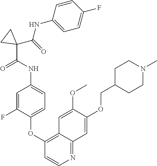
C1(C(NC2=CC=C(OC3=C4C(=NC=C3)C=C(OCC3CCN(C)CC3)C(OC)=C4)C(F)=C2)=O)(C(NC2=CC=C(F)C=C2)=O)CC1
